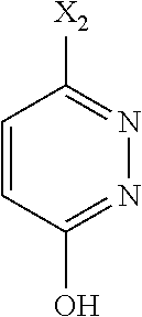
C1=CC(O)=NN=C1[X2]
